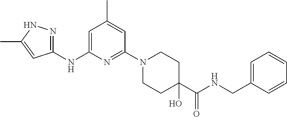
C1(NC2=CC(C)=CC(N3CCC(O)(C(NCC4=CC=CC=C4)=O)CC3)=N2)=NNC(C)=C1
